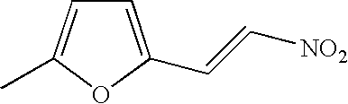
C1=C(C=C[NO2])OC(C)=C1
